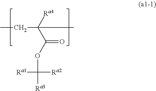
CCC(C)([Ra4])C(OC([Ra1])([Ra2])[Ra3])=O
